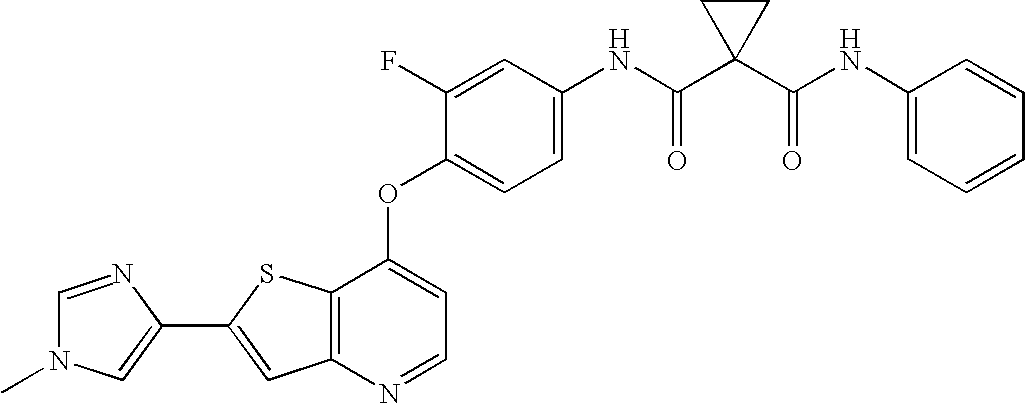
C12=C(SC(C3=CN(C)C=N3)=C1)C(OC1=CC=C(NC(C3(C(NC4=CC=CC=C4)=O)CC3)=O)C=C1F)=CC=N2
